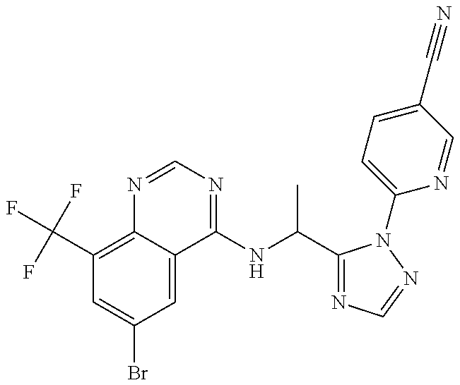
C1(C(F)(F)F)=C2C(=CC(Br)=C1)C(NC(C)C1=NC=NN1C1=CC=C(C#N)C=N1)=NC=N2
